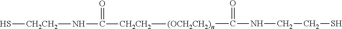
C(NCCS)(=O)[(OCH2CH2)n][CH2CH2]C(N[CH2CH2]S)=O
